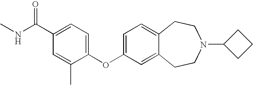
C1=C(OC2=CC=C(C(NC)=O)C=C2C)C=C2C(=C1)CCN(C1CCC1)CC2
